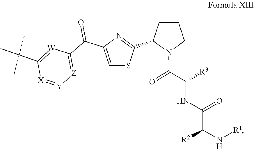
C(C(NC(=O)C(N[R1])[R2])[R3])(N1CCCC1C1=NC(C(=O)C2=[Z][Y]=[X]C(C(C)(C)C)=[W]2)=CS1)=O
